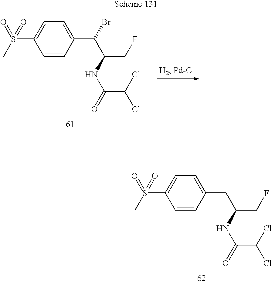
C1=C(S(=O)(=O)C)C=CC(CC(CF)NC(C(Cl)Cl)=O)=C1.C1=C(S(=O)(=O)C)C=CC(C(C(CF)NC(C(Cl)Cl)=O)Br)=C1
